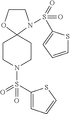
C1CN(S(=O)(=O)C2=CC=CS2)C2(O1)CCN(S(C1=CC=CS1)(=O)=O)CC2
